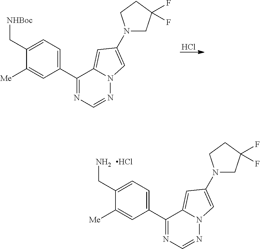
C1(C2=NC=NN3C2=CC(N2CC(F)(F)CC2)=C3)=CC=C(CN)C([Me])=C1.Cl.C1(C2=NC=NN3C2=CC(N2CC(F)(F)CC2)=C3)=CC=C(C[NHBoc])C([Me])=C1.Cl
